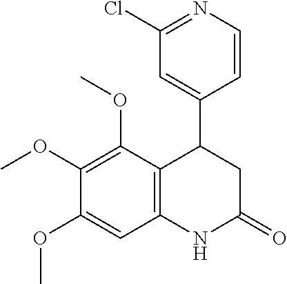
C1(C2C3=C(NC(=O)C2)C=C(OC)C(OC)=C3OC)=CC(Cl)=NC=C1
